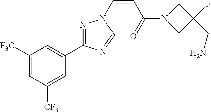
C1([F3C])=CC([CF3])=CC(C2=NN(C=CC(N3CC(CN)(F)C3)=O)C=N2)=C1
